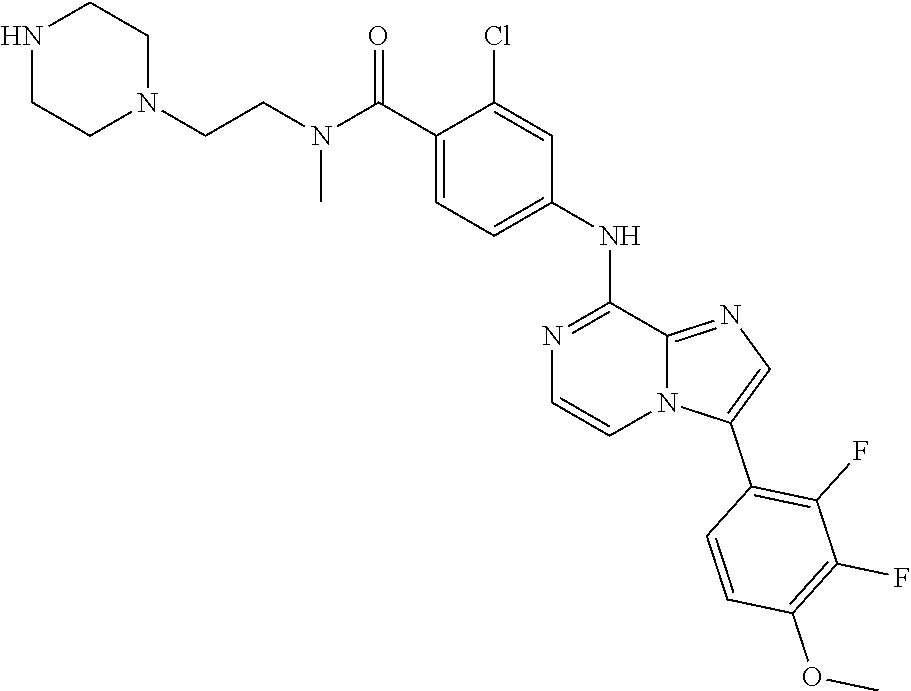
C(C1=CC=C(NC2=NC=CN3C2=NC=C3C2=C(F)C(F)=C(OC)C=C2)C=C1Cl)(N(CCN1CCNCC1)C)=O
